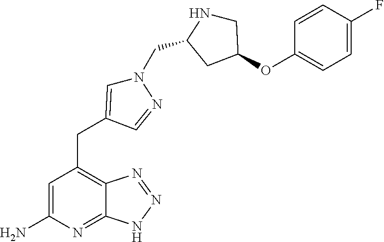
C1=C(N)N=C2C(=C1CC1=CN(CC3NCC(OC4=CC=C(F)C=C4)C3)N=C1)N=NN2
